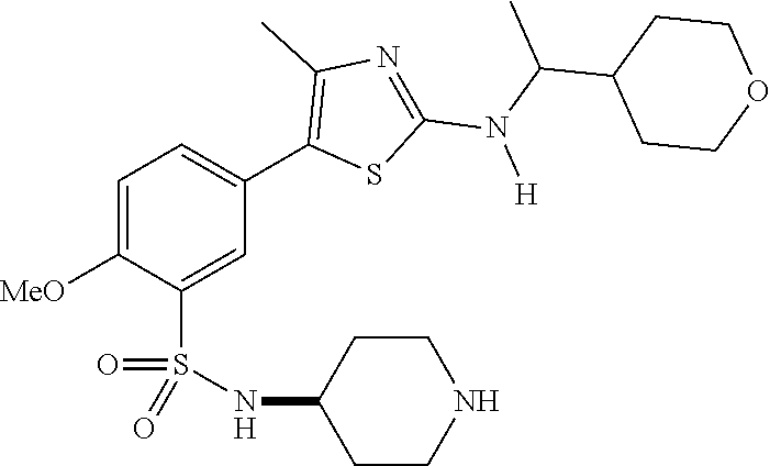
C1=C([MeO])C(S(NC2CCNCC2)(=O)=O)=CC(C2=C(C)N=C(N(C(C)C3CCOCC3)[H])S2)=C1
